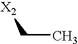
C(C)[X2]
